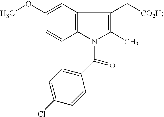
C12=C(C=C(OC)C=C1)C(C[CO2H])=C(C)N2C(C1=CC=C(Cl)C=C1)=O
